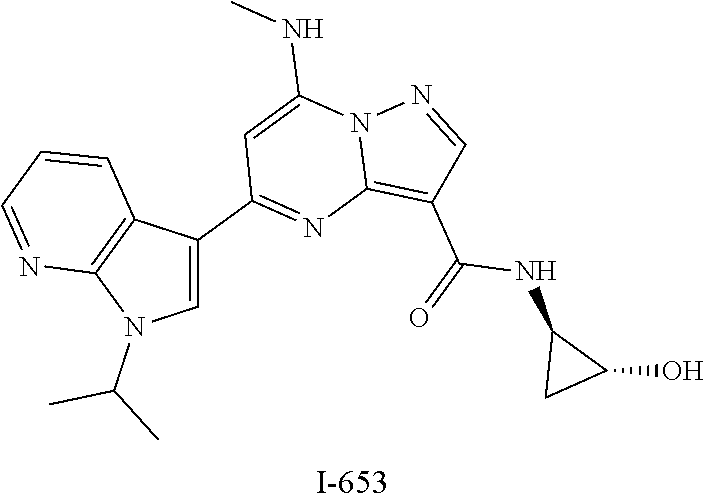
C1(C2=NC3=C(C(NC4CC4O)=O)C=NN3C(NC)=C2)=CN(C(C)C)C2=C1C=CC=N2
